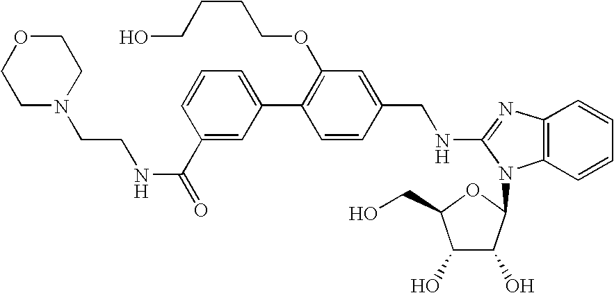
C1(C2=CC=CC(C(=O)NCCN3CCOCC3)=C2)=C(OCCCCO)C=C(CNC2=NC3=C(C=CC=C3)N2C2C(O)C(O)C(CO)O2)C=C1
